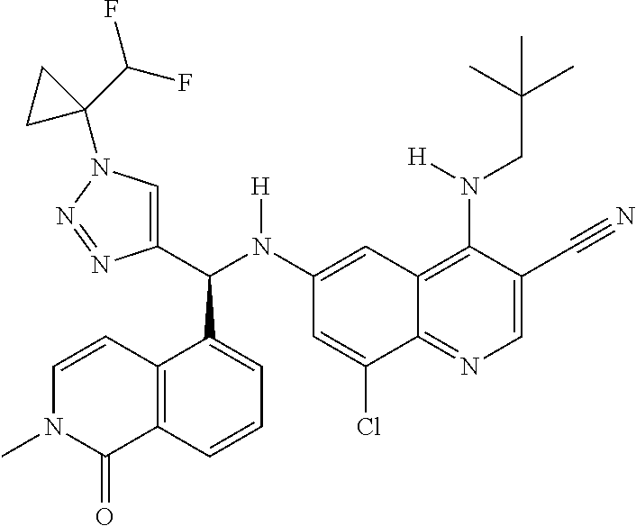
C1(N(C(C2=CN(C3(C(F)F)CC3)N=N2)C2=CC=CC3=C2C=CN(C)C3=O)[H])=CC2=C(N(CC(C)(C)C)[H])C(C#N)=CN=C2C(Cl)=C1
